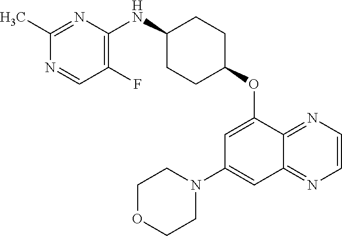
C1(C)=NC(NC2CCC(OC3=CC(N4CCOCC4)=CC4=NC=CN=C34)CC2)=C(F)C=N1
